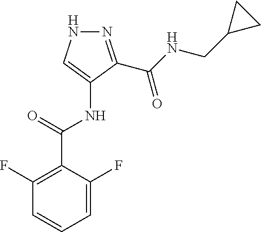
C1=C(F)C(C(=O)NC2=CNN=C2C(NCC2CC2)=O)=C(F)C=C1
